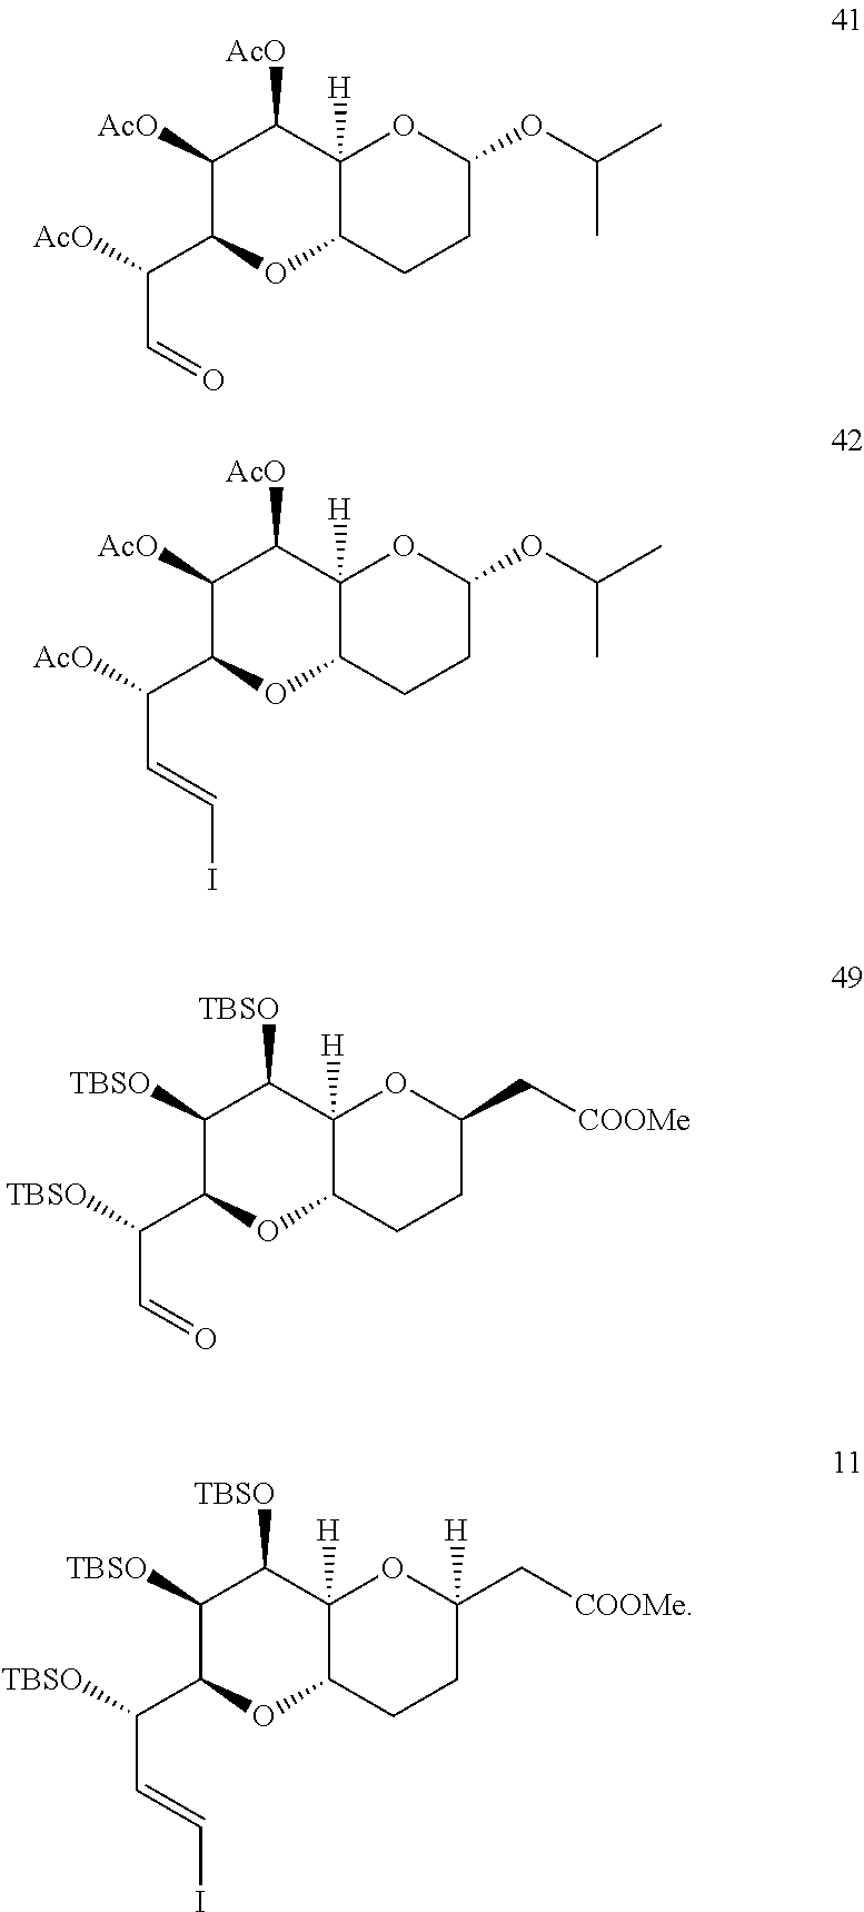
C1([AcO])C(C([AcO])C=O)OC2C([H])(C1[AcO])OC(OC(C)C)CC2.C1([AcO])C(C([AcO])C=CI)OC2C([H])(C1[AcO])OC(OC(C)C)CC2.C1([TBSO])C(C([TBSO])C=O)OC2C([H])(C1[TBSO])OC(C[COOMe])CC2.C1([TBSO])C(C([TBSO])C=CI)OC2C([H])(C1[TBSO])OC(C[COOMe])([H])CC2
